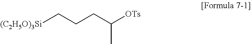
[(C2H5O)3Si]CCCC([OTs])C
